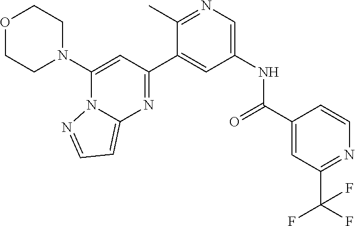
O1CCN(C2=CC(C3=CC(NC(=O)C4=CC(C(F)(F)F)=NC=C4)=CN=C3C)=NC3=CC=NN23)CC1
